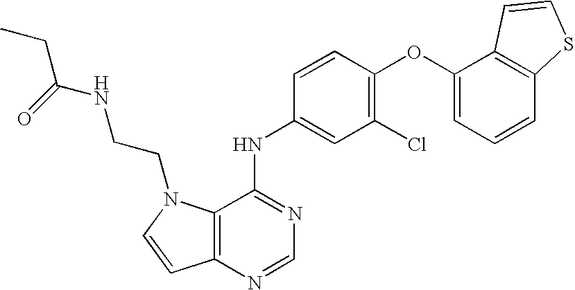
C12=C(N=CN=C1NC1=CC(Cl)=C(OC3=CC=CC4=C3C=CS4)C=C1)C=CN2CCNC(CC)=O
